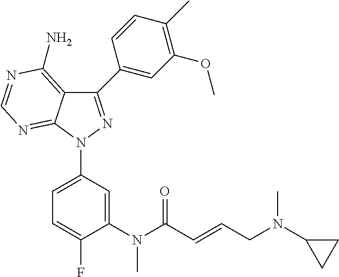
C1(C2=CC(OC)=C(C)C=C2)=NN(C2=CC=C(F)C(N(C(C=CCN(C3CC3)C)=O)C)=C2)C2=NC=NC(N)=C12
